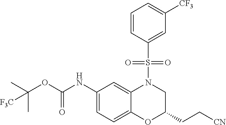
C1(NC(OC(C)(C)[F3C])=O)=CC=C2C(=C1)N(S(C1=CC([CF3])=CC=C1)(=O)=O)CC(CC[CN])O2
